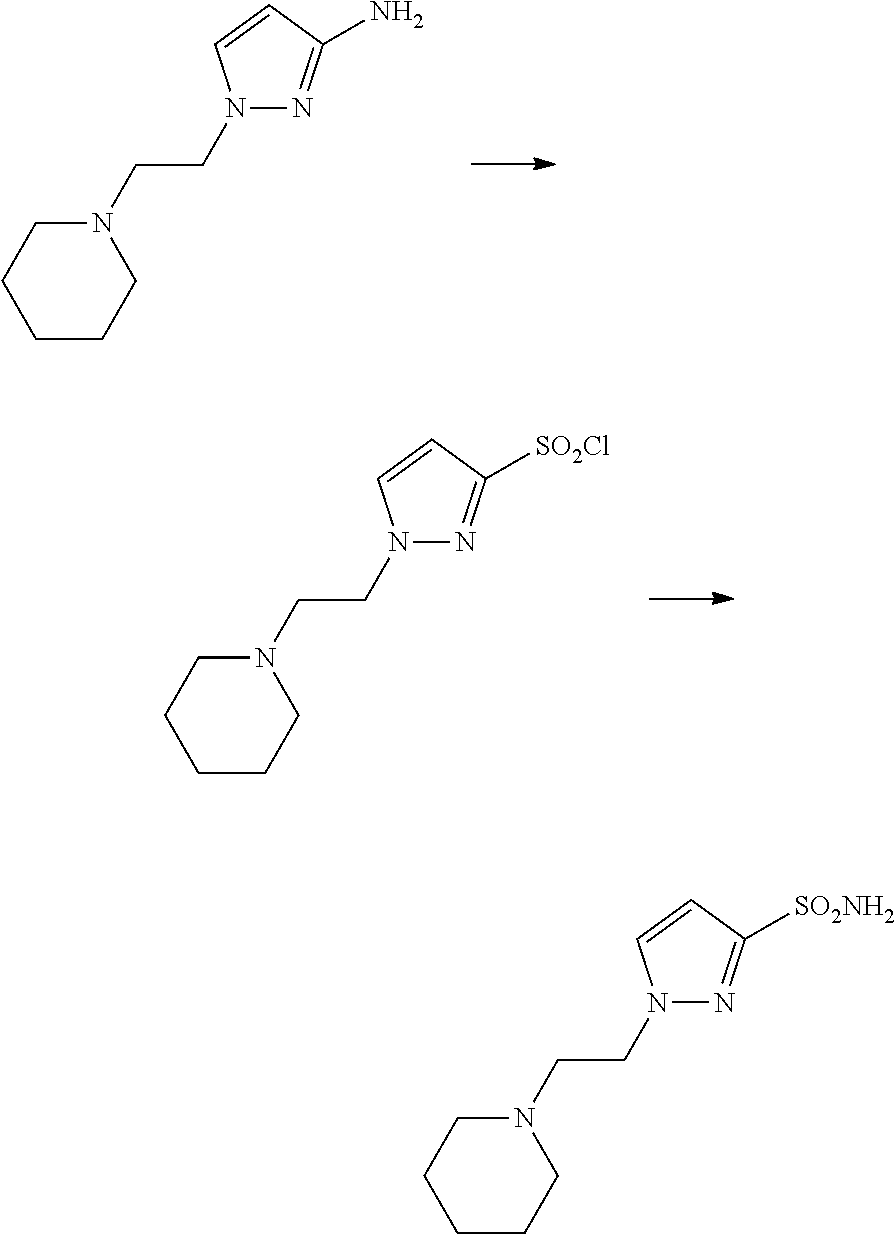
N1(CCN2CCCCC2)N=C(N)C=C1.N1(CCN2CCCCC2)N=C([SO2Cl])C=C1.N1(CCN2CCCCC2)N=C([SO2NH2])C=C1
